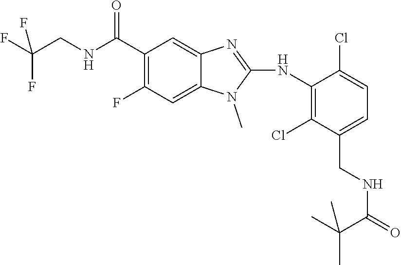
C(CNC(C1=C(F)C=C2C(=C1)N=C(NC1=C(Cl)C(CNC(=O)C(C)(C)C)=CC=C1Cl)N2C)=O)(F)(F)F
